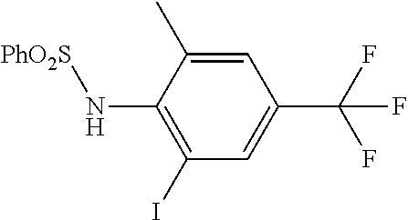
C1=C(C)C(N[PhO2S])=C(I)C=C1C(F)(F)F
